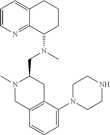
C1=CN=C2C(=C1)CCCC2N(C)CC1N(C)CC2=C(C1)C(N1CCNCC1)=CC=C2
